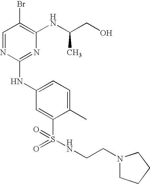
C1=NC(NC2=CC=C(C)C(S(=O)(=O)NCCN3CCCC3)=C2)=NC(NC(CO)C)=C1Br
